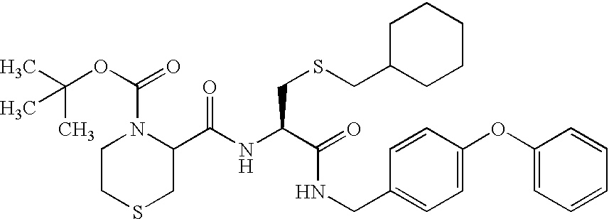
C(NC(C(=O)NCC1=CC=C(OC2=CC=CC=C2)C=C1)CSCC1CCCCC1)(=O)C1N(C(OC(C)(C)C)=O)CCSC1
